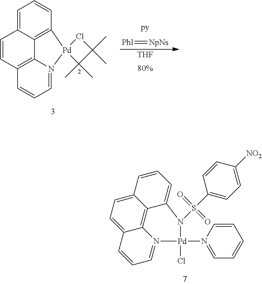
C12=CC=C3C4=C1C(=CC=C2)N(S(=O)(=O)C1=CC=C([NO2])C=C1)[Pd](N1=CC=CC=C1)(Cl)N4=CC=C3.CC1(C)Cl[Pd]2(C3=C4C(=CC=C3)C=CC3=C4N2=CC=C3)C1(C)C.[Phl]=[NpNs].[THF].[80%]
